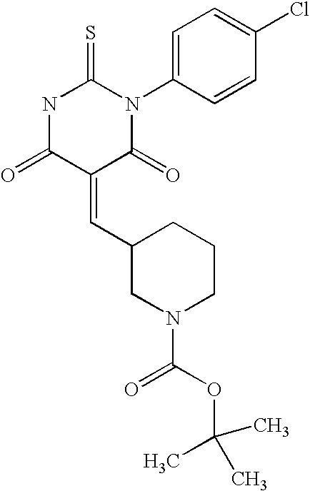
N1C(=O)C(=CC2CN(C(OC(C)(C)C)=O)CCC2)C(=O)N(C2=CC=C(Cl)C=C2)C1=S
